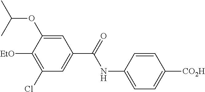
C1=C(NC(=O)C2=CC(Cl)=C([EtO])C(OC(C)C)=C2)C=CC([CO2H])=C1
